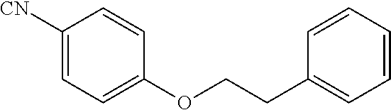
[CN]C1=CC=C(OCCC2=CC=CC=C2)C=C1
